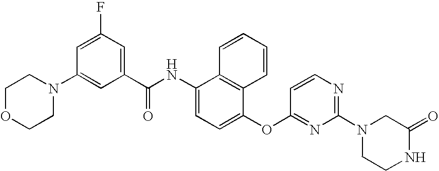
N1(C2=CC(C(NC3=CC=C(OC4=NC(N5CCNC(=O)C5)=NC=C4)C4=C3C=CC=C4)=O)=CC(F)=C2)CCOCC1
